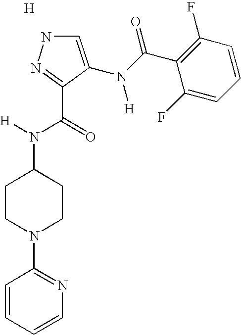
N1C=C(N(C(C2=C(F)C=CC=C2F)=O)[H])C(C(N([H])C2CCN(C3=NC=CC=C3)CC2)=O)=N1.[H]
